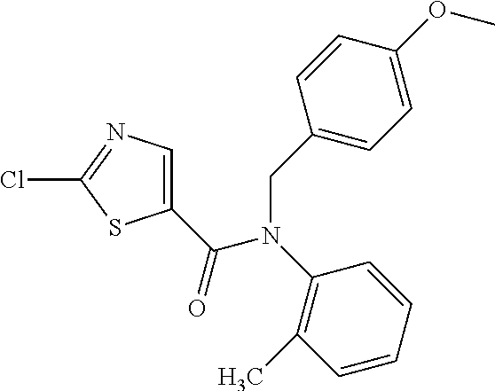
C1(C(N(C2=C(C)C=CC=C2)CC2=CC=C(OC)C=C2)=O)=CN=C(Cl)S1
